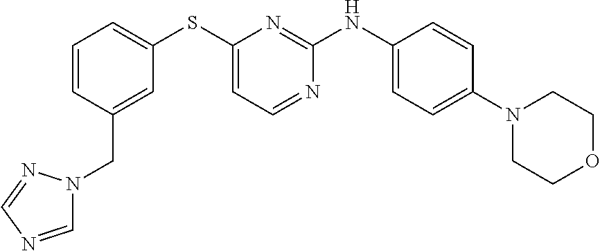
C1(N2CCOCC2)=CC=C(NC2=NC(SC3=CC=CC(CN4C=NC=N4)=C3)=CC=N2)C=C1
